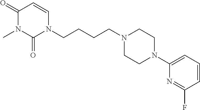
C1(=O)N(C)C(=O)N(CCCCN2CCN(C3=CC=CC(F)=N3)CC2)C=C1
